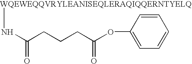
[WQEWEQQVRYLEANISEQLERAQIQQERNTYELQ]NC(CCCC(OC1=CC=CC=C1)=O)=O
